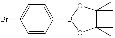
BrC1=CC=C(B2OC(C)(C)C(C)(C)O2)C=C1
